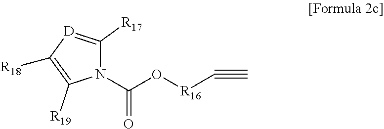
N1(C(O[R16]C#C)=O)C([R17])=[D]C([R18])=C1[R19]
